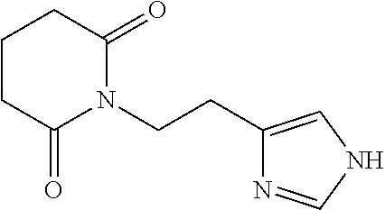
C1CC(=O)N(CCC2=CNC=N2)C(=O)C1
